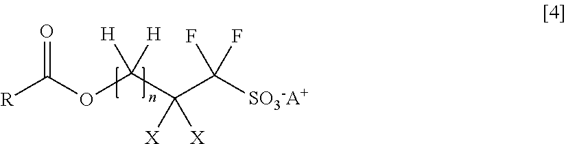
C(OC([R])=O)(C(C([SO3-A+])(F)F)([X])[X])([H])[H]
